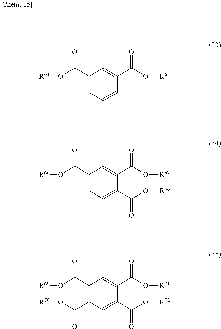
C1(C(O[R64])=O)=CC=CC(C(O[R65])=O)=C1.C1(C(O[R66])=O)=CC=C(C(O[R68])=O)C(C(O[R67])=O)=C1.C1(C(O[R69])=O)=C(C(O[R70])=O)C=C(C(O[R72])=O)C(C(O[R71])=O)=C1
